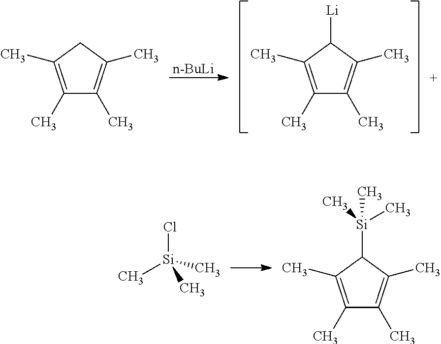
C1(C)=C(C)CC(C)=C1C.[n-BuLi].C1(C)=C(C)C([Li])C(C)=C1C.C1(C)=C(C)C([Si](C)(C)C)C(C)=C1C.Cl[Si](C)(C)C
